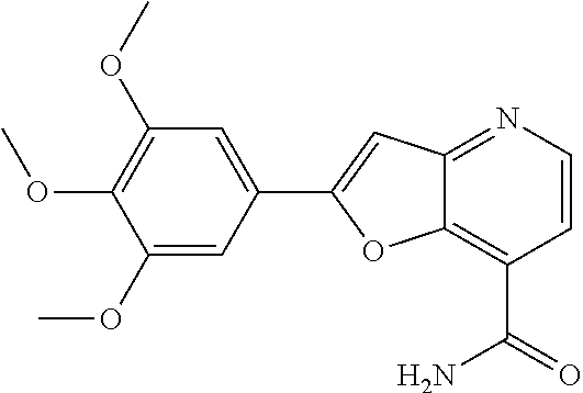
C1(OC)=CC(C2=CC3=NC=CC(C(=O)N)=C3O2)=CC(OC)=C1OC
